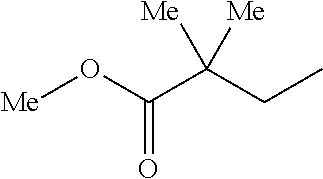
[Me]OC(C(CC)([Me])[Me])=O
